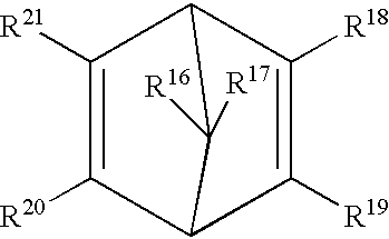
C1([R21])=C([R20])C2C([R19])=C([R18])C1C2([R17])[R16]
